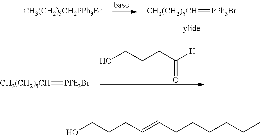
[CH3(CH2)5CH2PPh3Br].[CH3(CH2)5CH]=[PPh3Br].OCCCC([H])=O.[CH3(CH2)5CH]=[PPh3Br].OCCCC=CCCCCCC
